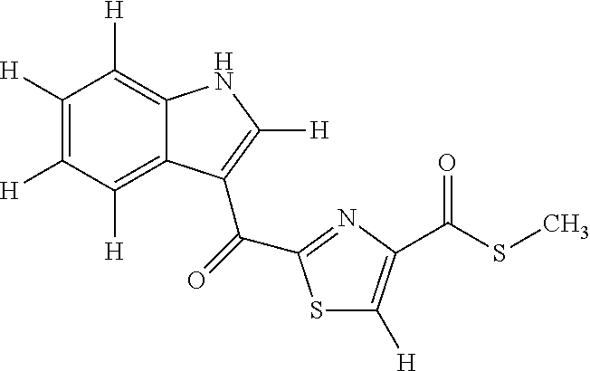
C1([H])=C([H])C([H])=C2C(=C1[H])NC([H])=C2C(=O)C1=NC(C(SC)=O)=C([H])S1
